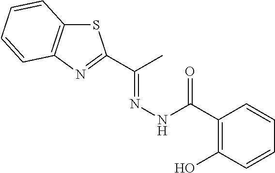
S1C2=C(N=C1C(C)=NNC(=O)C1=C(O)C=CC=C1)C=CC=C2
